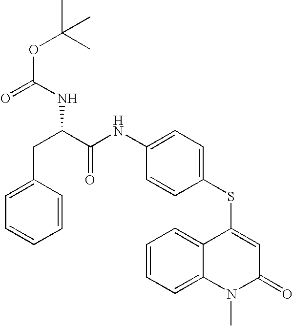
C1(NC(C(CC2=CC=CC=C2)NC(OC(C)(C)C)=O)=O)=CC=C(SC2=CC(=O)N(C)C3=CC=CC=C23)C=C1
